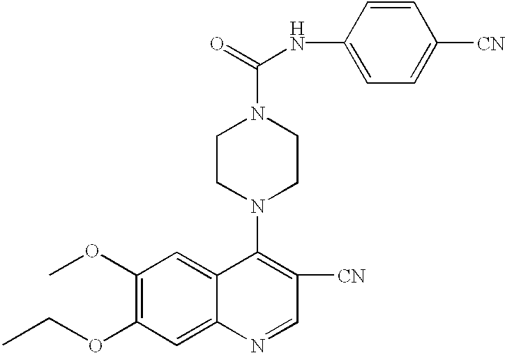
O(C1=C(OC)C=C2C(=C1)N=CC([CN])=C2N1CCN(C(=O)NC2=CC=C([CN])C=C2)CC1)CC
